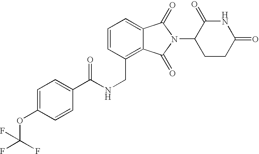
N(CC1=C2C(=CC=C1)C(=O)N(C1CCC(=O)NC1=O)C2=O)C(=O)C1=CC=C(OC(F)(F)F)C=C1
